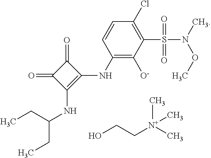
C1(=O)C(=O)C(NC(CC)CC)=C1NC1=C([O-])C(S(N(C)OC)(=O)=O)=C(Cl)C=C1.OCC[N+](C)(C)C
